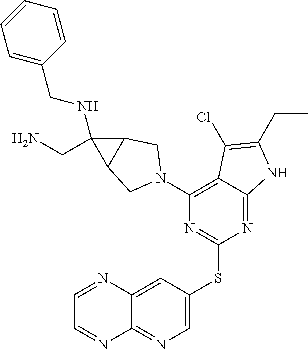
C1(N2CC3C(C3(CN)NCC3=CC=CC=C3)C2)=C2C(=NC(SC3=CN=C4C(=C3)N=CC=N4)=N1)NC(CC)=C2Cl
